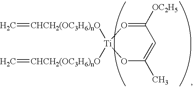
C1([OC2H5])=O[Ti]([CHCH2(OC3H6)nO]=C)([CHCH2(OC3H6)nO]=C)OC(C)=C1
